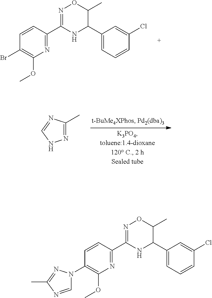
N1=C(C2=NOC(C)C(C3=CC=CC(Cl)=C3)N2)C=CC(Br)=C1OC.N1=C(C)N=CN1.N1=C(C2=NOC(C)C(C3=CC=CC(Cl)=C3)N2)C=CC(N2C=NC(C)=N2)=C1OC
